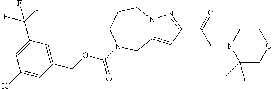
N12C(=CC(C(=O)CN3C(C)(C)COCC3)=N1)CN(C(OCC1=CC(C(F)(F)F)=CC(Cl)=C1)=O)CCC2
